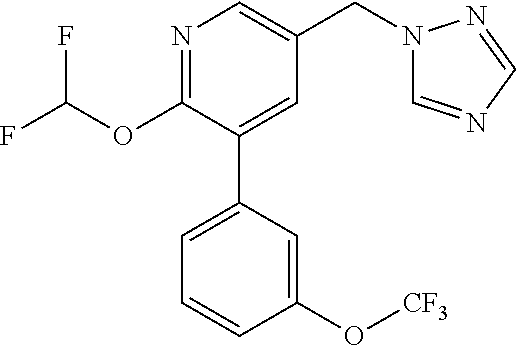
C1(OC(F)F)=NC=C(CN2C=NC=N2)C=C1C1=CC=CC(O[CF3])=C1
